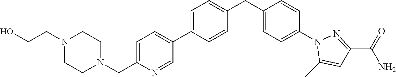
C1=C(C2=CC=C(CN3CCN(CCO)CC3)N=C2)C=CC(CC2=CC=C(N3C(C)=CC(C(=O)N)=N3)C=C2)=C1
